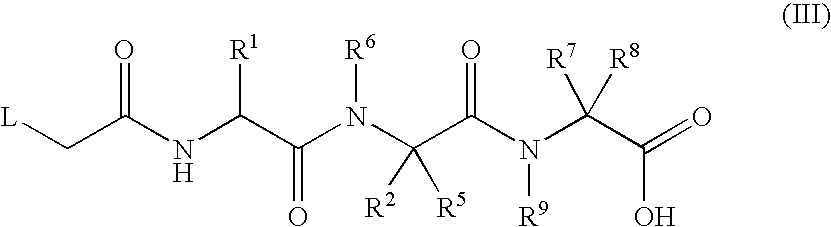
C(C(NC(C(N(C(C(N(C(C(=O)O)([R7])[R8])[R9])=O)([R2])[R5])[R6])=O)[R1])=O)[L]
